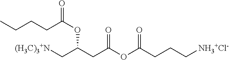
[(H3C)3+N]CC(CC(OC(CCC[NH3+Cl-])=O)=O)OC(=O)CCCC
